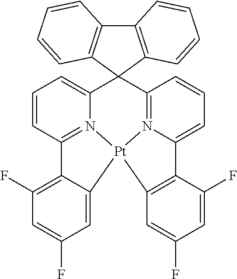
C12(C3=CC=CC4=N3[Pt]3(N5=C1C=CC=C5C1=C3C=C(F)C=C1F)C1=CC(F)=CC(F)=C41)C1=C(C3=C2C=CC=C3)C=CC=C1
